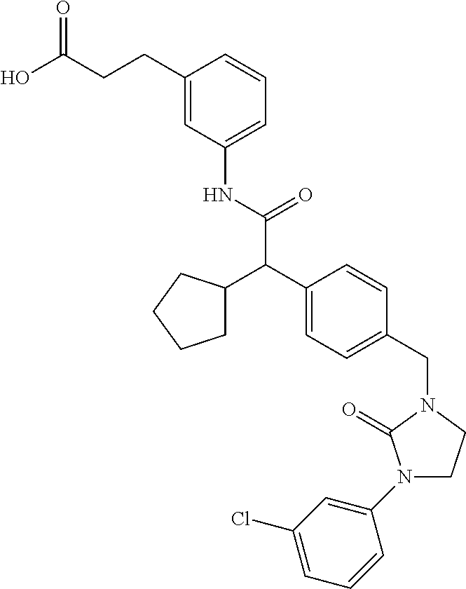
C1=C(CCC(O)=O)C=CC=C1NC(C(C1=CC=C(CN2C(=O)N(C3=CC(Cl)=CC=C3)CC2)C=C1)C1CCCC1)=O
